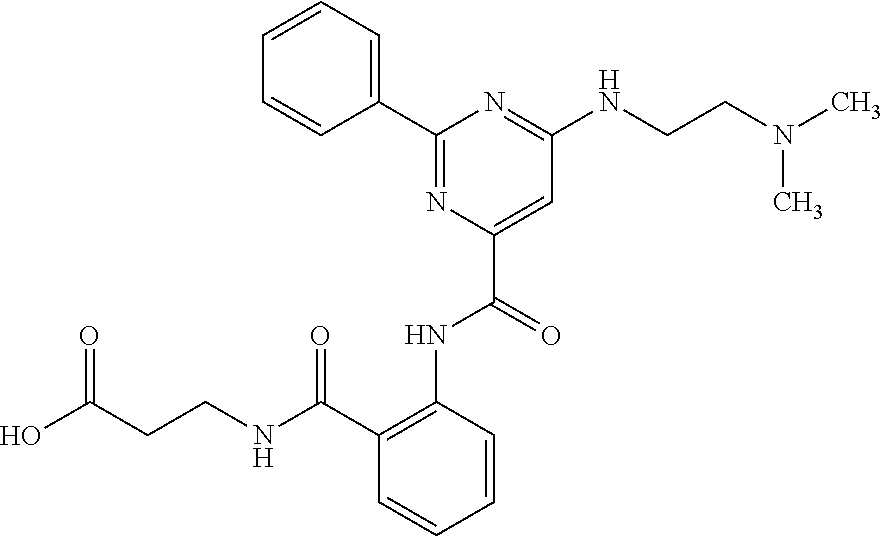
C1=CC=CC(C(NCCC(O)=O)=O)=C1NC(C1=CC(NCCN(C)C)=NC(C2=CC=CC=C2)=N1)=O
